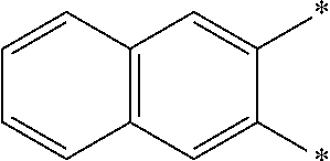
C1(*)=CC2=C(C=C1*)C=CC=C2
